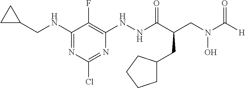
N(C1=NC(Cl)=NC(NNC(C(CC2CCCC2)CN(C([H])=O)O)=O)=C1F)CC1CC1
